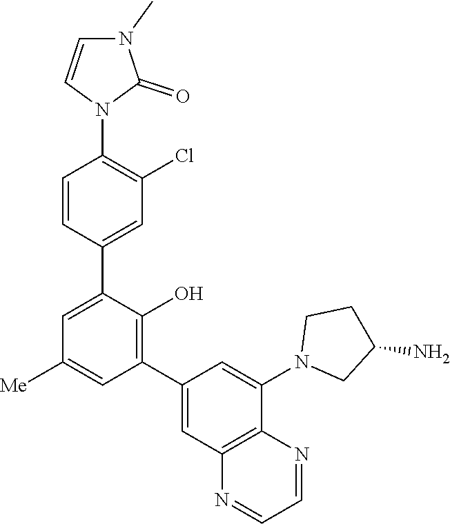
C1=NC2=C(N=C1)C(N1CC(N)CC1)=CC(C1=C(O)C(C3=CC(Cl)=C(N4C=CN(C)C4=O)C=C3)=CC([Me])=C1)=C2
